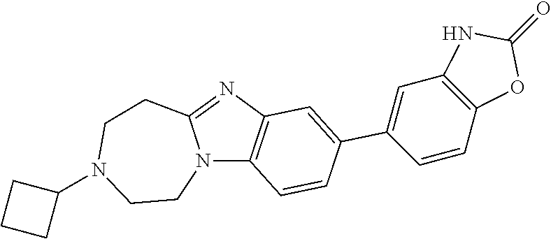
C1CN2C(=NC3=C2C=CC(C2=CC4=C(C=C2)OC(=O)N4)=C3)CCN1C1CCC1
